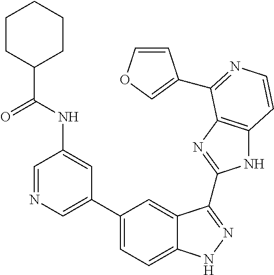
C1(C2=CN=CC(NC(C3CCCCC3)=O)=C2)=CC=C2C(=C1)C(C1=NC3=C(N1)C=CN=C3C1=COC=C1)=NN2
